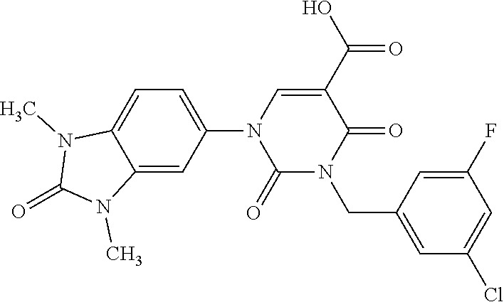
C1=C(N2C(=O)N(CC3=CC(Cl)=CC(F)=C3)C(=O)C(C(O)=O)=C2)C=C2C(=C1)N(C)C(=O)N2C
